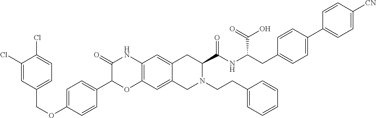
C1(Cl)=CC(COC2=CC=C(C3OC4=C(NC3=O)C=C3C(=C4)CN(CCC4=CC=CC=C4)C(C(NC(CC4=CC=C(C5=CC=C([CN])C=C5)C=C4)C(=O)O)=O)C3)C=C2)=CC=C1Cl
